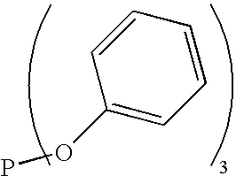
C1=CC(OP)=CC=C1
